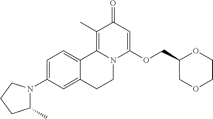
C1=C(N2C(C)CCC2)C=C2C(=C1)C1=C(C)C(=O)C=C(OCC3COCCO3)N1CC2
